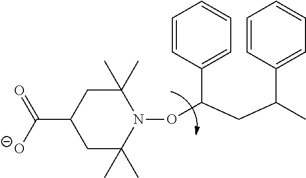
C1C(C)(C)N(OC(CC(C)C2=CC=CC=C2)C2=CC=CC=C2)C(C)(C)CC1C([O-])=O
